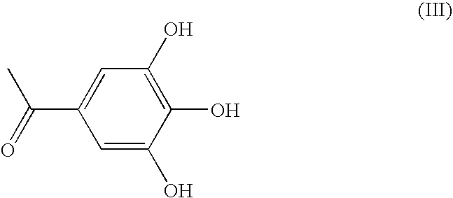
C1=C(O)C(O)=C(O)C=C1C(C)=O
